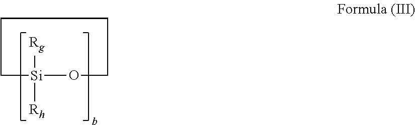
C1[Si]([Rg])([Rh])OCCC1
